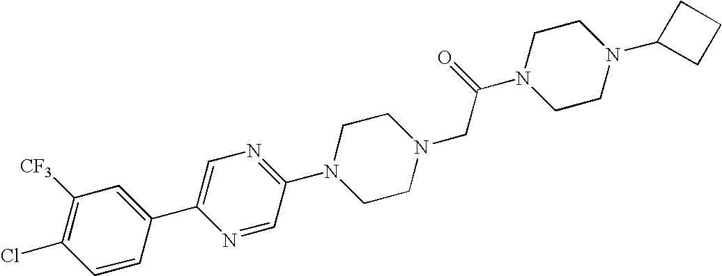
C1=CC(C2=CN=C(N3CCN(CC(N4CCN(C5CCC5)CC4)=O)CC3)C=N2)=CC([CF3])=C1Cl
